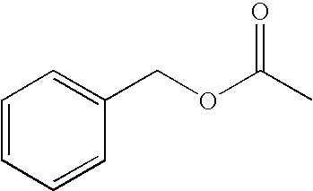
C1=CC=CC(COC(C)=O)=C1
